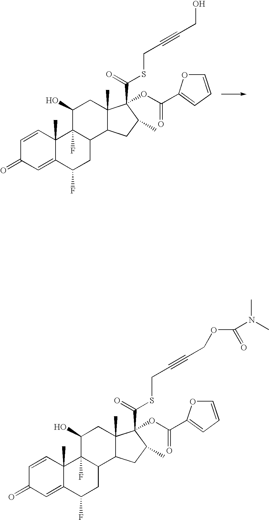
C1=CC2(C)C(=CC1=O)C(F)CC1C2(F)C(O)CC2(C)C1CC(C)C2(C(=O)SCC#CCO)OC(=O)C1=CC=CO1.C1=CC2(C)C(=CC1=O)C(F)CC1C2(F)C(O)CC2(C)C1CC(C)C2(C(=O)SCC#CCOC(N(C)C)=O)OC(=O)C1=CC=CO1
